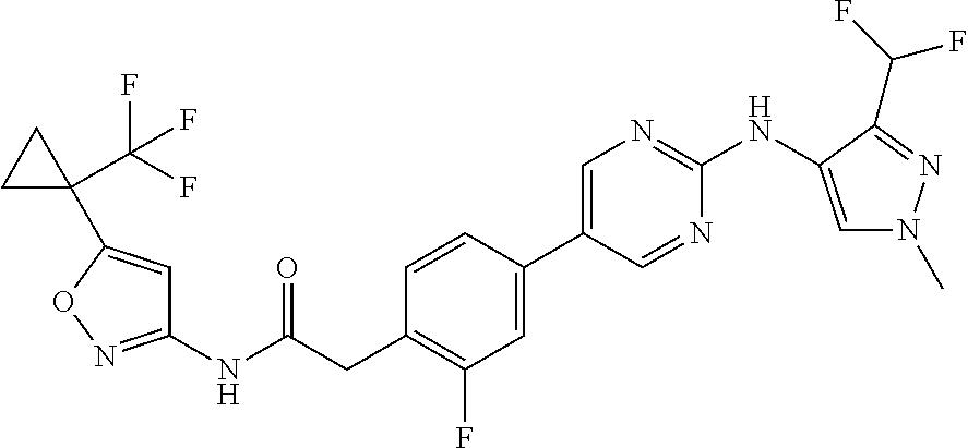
C1=CC(C2=CN=C(NC3=CN(C)N=C3C(F)F)N=C2)=CC(F)=C1CC(NC1=NOC(C2(C(F)(F)F)CC2)=C1)=O
